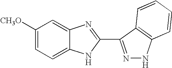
C1=C([CH3O])C=C2C(=C1)NC(C1=NNC3=C1C=CC=C3)=N2
